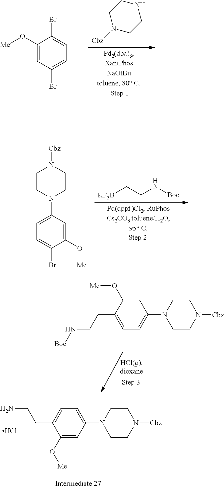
C1(O[Me])=CC(Br)=CC=C1Br.C1CNCCN1[Cbz].C1=C(N2CCN([Cbz])CC2)C=C(O[Me])C(Br)=C1.[KF3B]CCN[Boc].C1(CCN[Boc])=CC=C(N2CCN([Cbz])CC2)C=C1O[Me].N1(C2=CC=C(CCN)C(O[Me])=C2)CCN([Cbz])CC1.Cl
